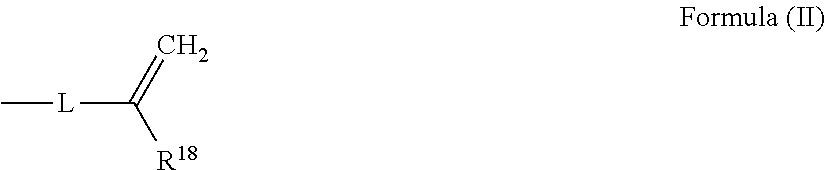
[L](C(=C)[R18])C
